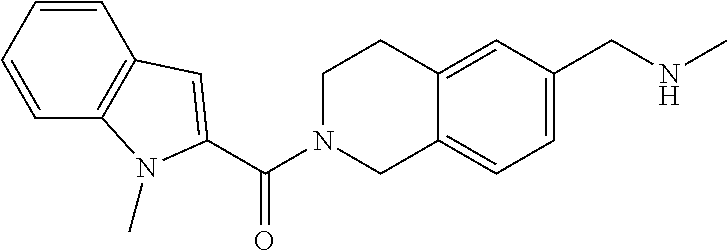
C1=CC=CC2=C1C=C(C(=O)N1CCC3=CC(CNC)=CC=C3C1)N2C
